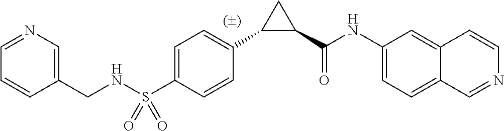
C1(C(NC2=CC=C3C=NC=CC3=C2)=O)CC1C1=CC=C(S(NCC2=CN=CC=C2)(=O)=O)C=C1
